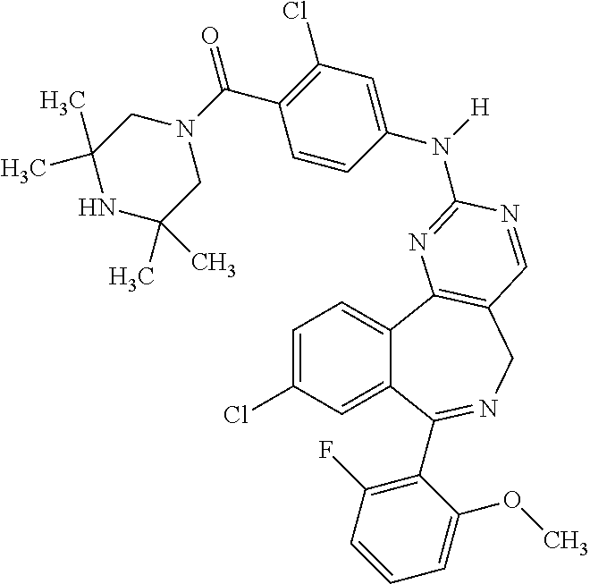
C1=C(Cl)C=C2C(=C1)C1=C(CN=C2C2=C(F)C=CC=C2OC)C=NC(N(C2=CC(Cl)=C(C(N3CC(C)(C)NC(C)(C)C3)=O)C=C2)[H])=N1
